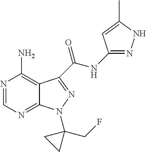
N1=CN=C2C(=C1N)C(C(NC1=NNC(C)=C1)=O)=NN2C1(CF)CC1
